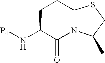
C12N(C(=O)C(N[P4])CC1)C(C)CS2
